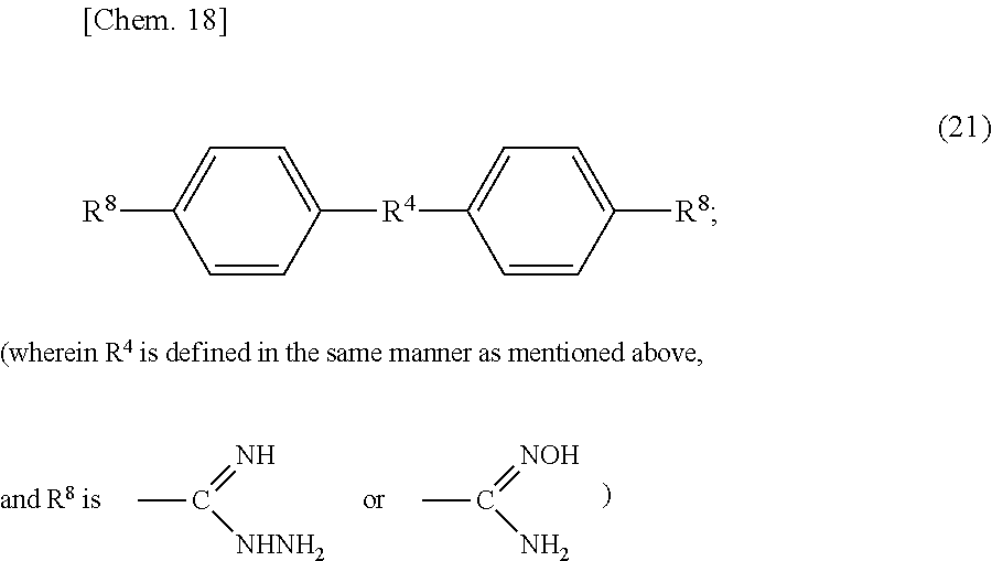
CC(=[NOH])N.CC(=N)[NHNH2].C1=CC([R4]C2=CC=C([R8])C=C2)=CC=C1[R8]
